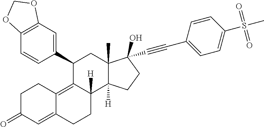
C1(C2=CC3=C(C=C2)OCO3)C2=C3C(=CC(=O)CC3)CCC2([H])C2([H])C(C)(C1)C(C#CC1=CC=C(S(C)(=O)=O)C=C1)(O)CC2
